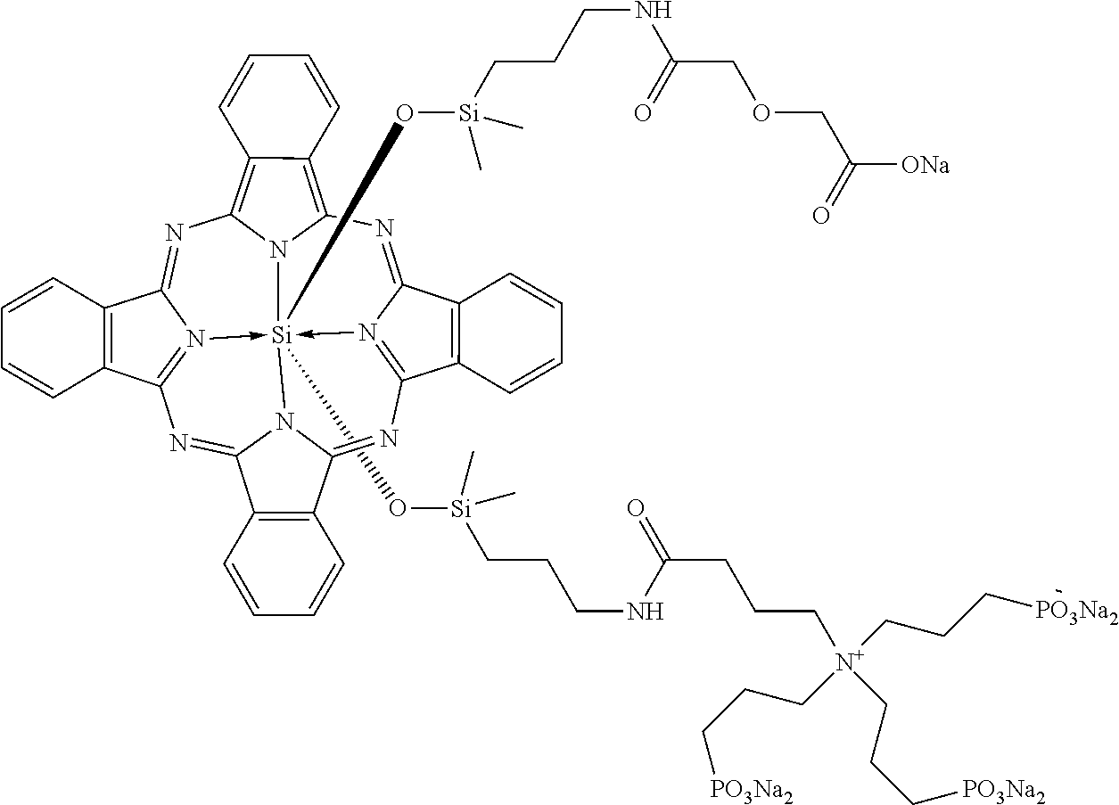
[Si]123(O[Si](CCCNC(CCC[N+](CCC[PO3Na2])(CCC[PO3Na2])CCC[PO3Na2])=O)(C)C)(O[Si](CCCNC(COCC([ONa])=O)=O)(C)C)-N4=C5C6=C(C4=NC4=C7C(=C(N=C8N->1=C(N=C1N2C(=N5)C2=C1C=CC=C2)C1=C8C=CC=C1)N34)C=CC=C7)C=CC=C6
